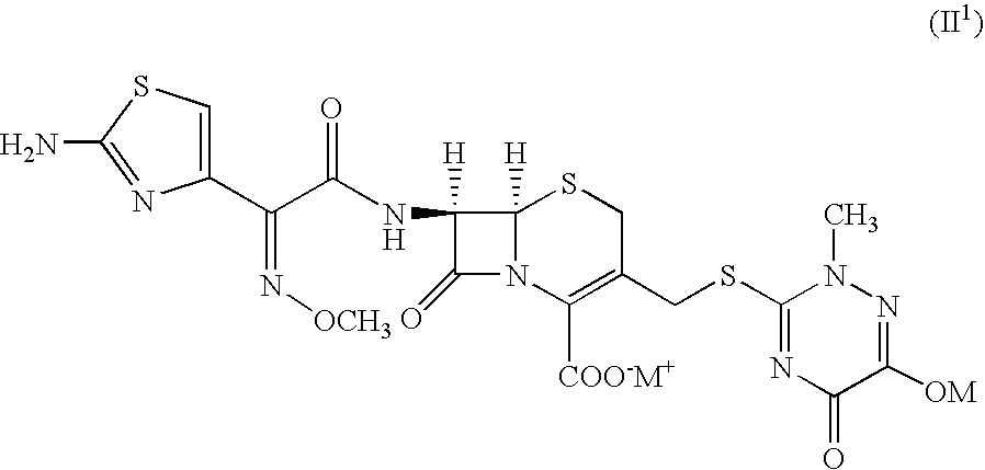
C12([H])N(C([COO-M+])=C(CSC3=NC(=O)C([OM])=NN3C)CS1)C(=O)C2(NC(C(=N[OCH3])C1=CSC(N)=N1)=O)[H]
